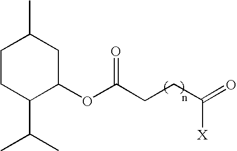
CC1CCC(C(C)C)C(OC(=O)CCC(=O)[X])C1
